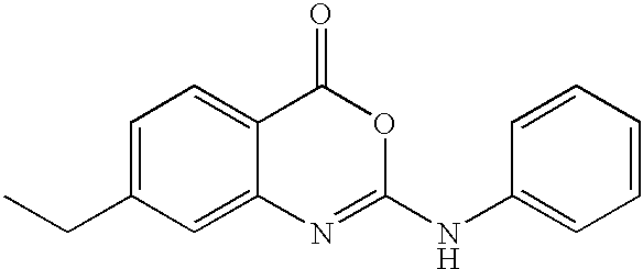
C1=C(CC)C=C2C(=C1)C(=O)OC(NC1=CC=CC=C1)=N2
